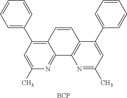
C1=C(C)N=C2C(=C1C1=CC=CC=C1)C=CC1=C2N=C(C)C=C1C1=CC=CC=C1.[BCP]
